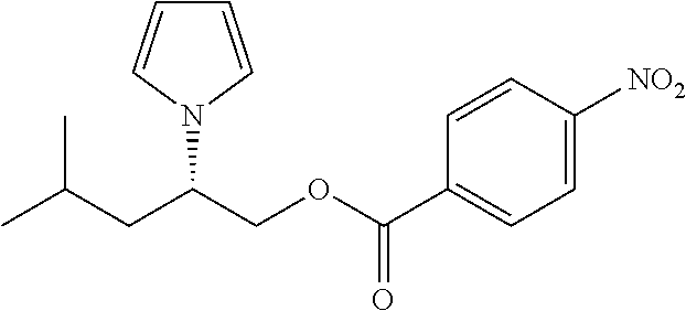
C(CC(COC(C1=CC=C([NO2])C=C1)=O)N1C=CC=C1)(C)C
